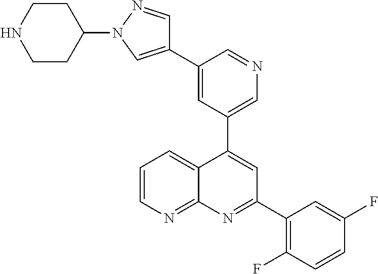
C1=C(C2=CN(C3CCNCC3)N=C2)C=NC=C1C1=CC(C2=C(F)C=CC(F)=C2)=NC2=NC=CC=C12
